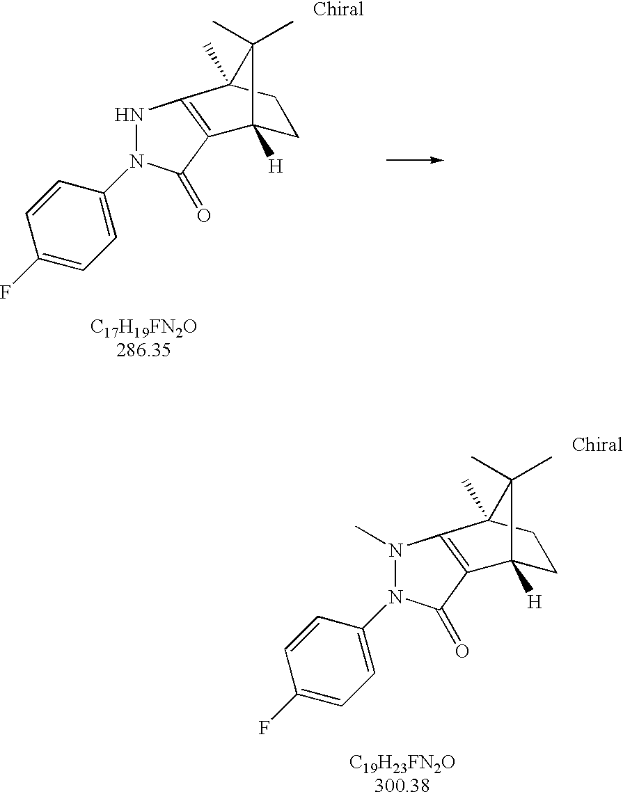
C1C2([H])C(C)(C)C(C)(C1)C1=C2C(=O)N(C2=CC=C(F)C=C2)N1.C1C2([H])C(C)(C)C(C)(C1)C1=C2C(=O)N(C2=CC=C(F)C=C2)N1C
